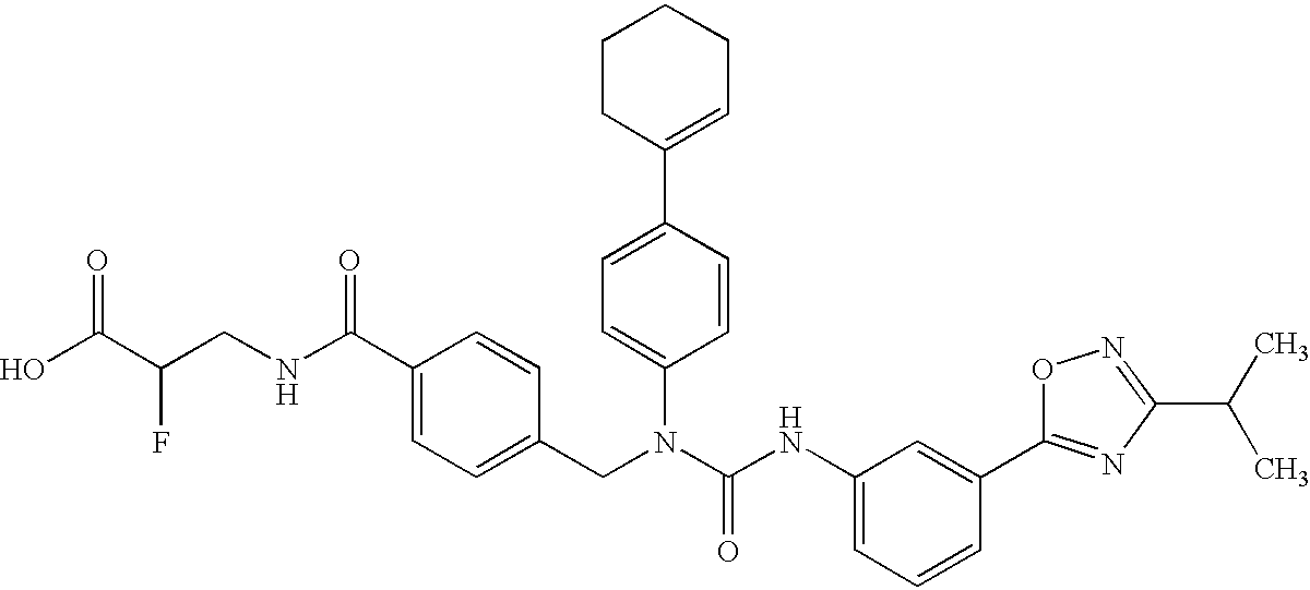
OC(C(CNC(C1=CC=C(CN(C(NC2=CC=CC(C3=NC(C(C)C)=NO3)=C2)=O)C2=CC=C(C3=CCCCC3)C=C2)C=C1)=O)F)=O
